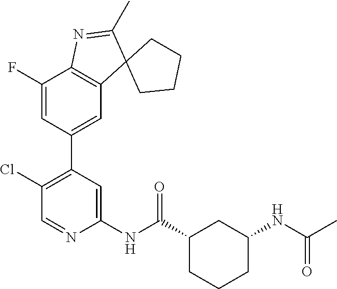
C1(Cl)=C(C2=CC3=C(C(F)=C2)N=C(C)C32CCCC2)C=C(NC(C2CC(NC(C)=O)CCC2)=O)N=C1
